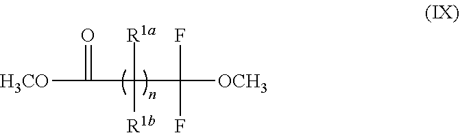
[H3CO]C(C(C([OCH3])(F)F)([R1a])[R1b])=O
